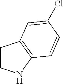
C1=CNC2=C1C=C(Cl)C=C2
